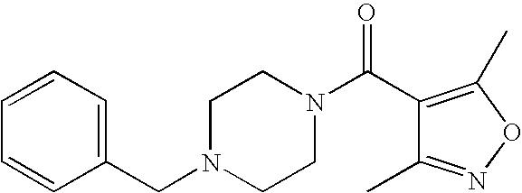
C1=CC=C(CN2CCN(C(C3=C(C)ON=C3C)=O)CC2)C=C1
